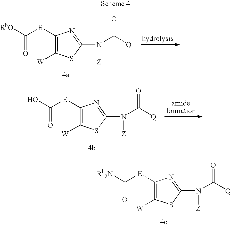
C1([E]C([RbO])=O)=C([W])SC(N(C([Q])=O)[Z])=N1.C1([E]C(O)=O)=C([W])SC(N(C([Q])=O)[Z])=N1.C1([E]C([Rb2N])=O)=C([W])SC(N(C([Q])=O)[Z])=N1
